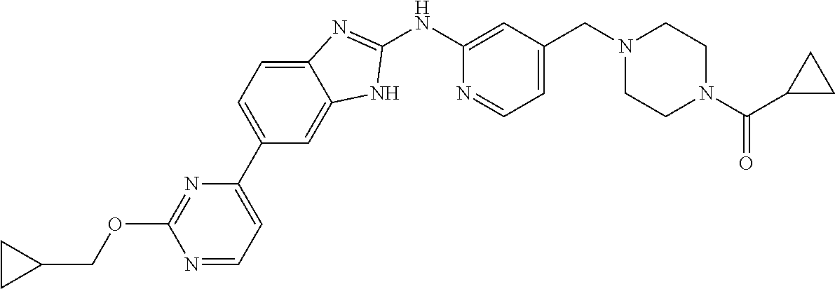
N1=CC=C(C2=CC=C3C(=C2)NC(NC2=CC(CN4CCN(C(C5CC5)=O)CC4)=CC=N2)=N3)N=C1OCC1CC1
